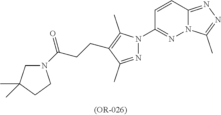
C12=NN=C(C)N1N=C(N1N=C(C)C(CCC(N3CC(C)(C)CC3)=O)=C1C)C=C2
